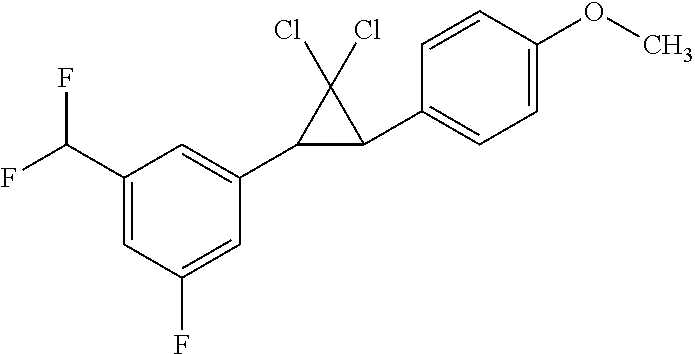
C1=C(C(F)F)C=C(C2C(C3=CC=C(OC)C=C3)C2(Cl)Cl)C=C1F
